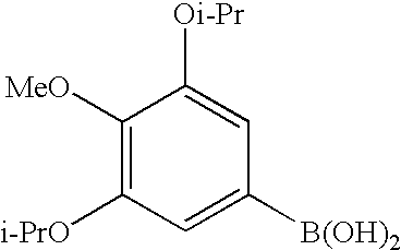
C1([MeO])=C([i-PrO])C=C([B(OH)2])C=C1[Oi-Pr]
